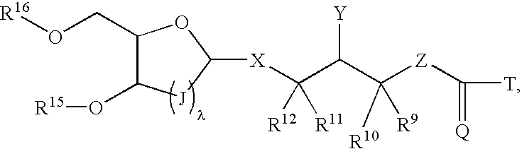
C1(CO[R16])C(O[R15])[J]C([X]C(C(C([Z]C([T])=[Q])([R10])[R9])[Y])([R12])[R11])O1
